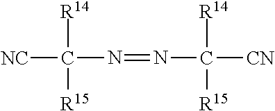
[NC]C(N=NC([CN])([R14])[R15])([R14])[R15]
